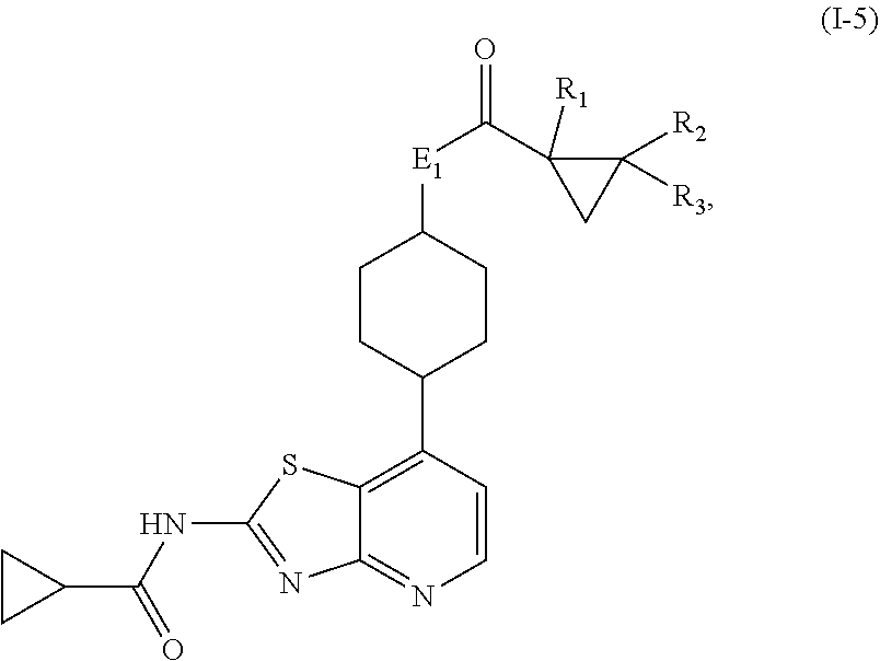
C12=C(C3CCC([E1]C(=O)C4([R1])CC4([R2])[R3])CC3)C=CN=C1N=C(NC(C1CC1)=O)S2
